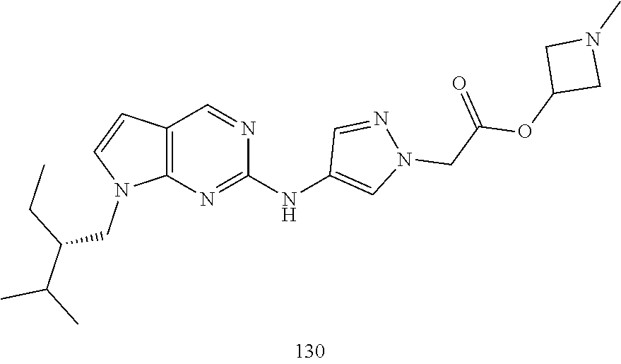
N1=CC(NC2=NC3=C(C=CN3CC(C(C)C)CC)C=N2)=CN1CC(OC1CN(C)C1)=O
